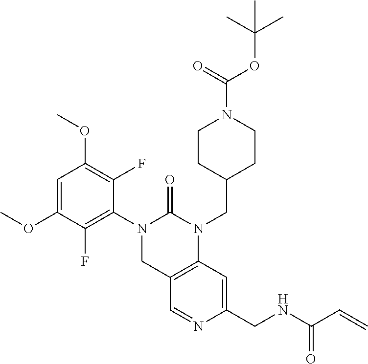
COC1=CC(OC)=C(F)C(N2C(=O)N(CC3CCN(C(OC(C)(C)C)=O)CC3)C3=C(C2)C=NC(CNC(C=C)=O)=C3)=C1F
